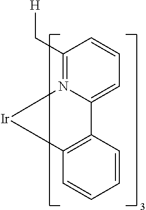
C1=CC(C[H])=N2C(=C1)C1=C(C=CC=C1)[Ir]2
